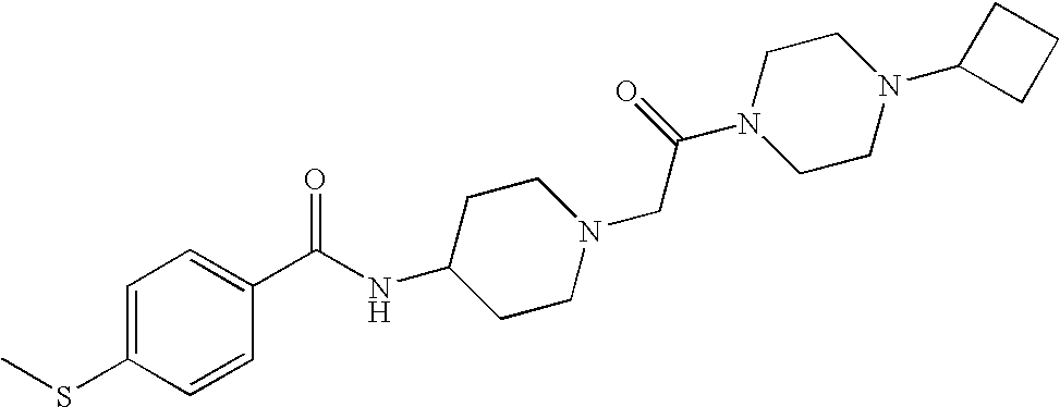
S(C1=CC=C(C(NC2CCN(CC(N3CCN(C4CCC4)CC3)=O)CC2)=O)C=C1)C
